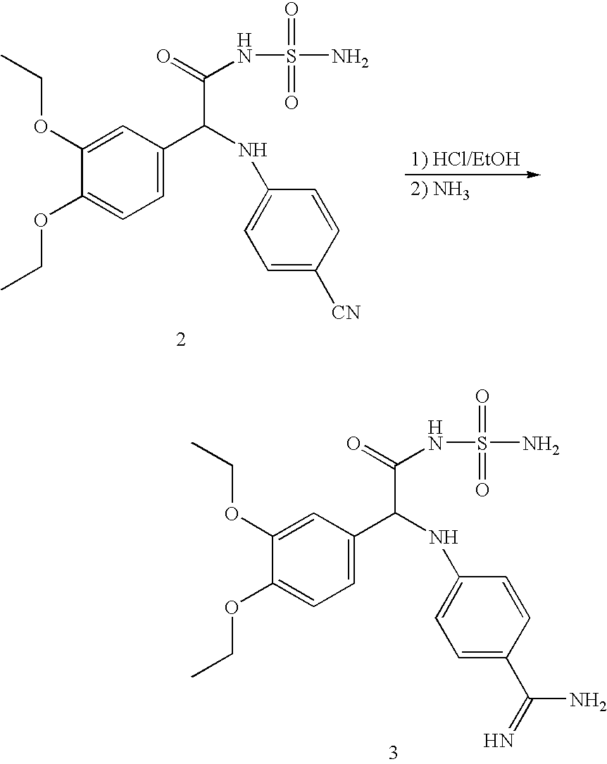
C1=C(OCC)C(OCC)=CC=C1C(C(=O)NS(N)(=O)=O)NC1=CC=C([CN])C=C1.C1=C(OCC)C(OCC)=CC=C1C(C(=O)NS(N)(=O)=O)NC1=CC=C(C(=N)N)C=C1
